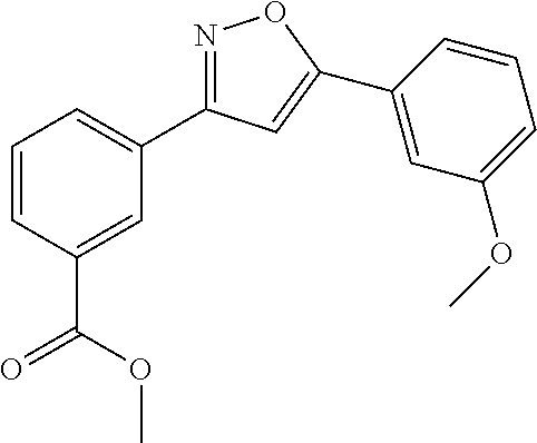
N1=C(C2=CC=CC(C(OC)=O)=C2)C=C(C2=CC(OC)=CC=C2)O1
